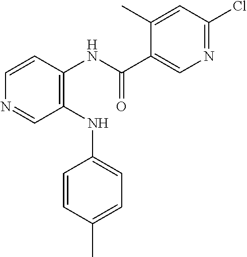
C1(NC2=CC=C(C)C=C2)=C(NC(C2=CN=C(Cl)C=C2C)=O)C=CN=C1
